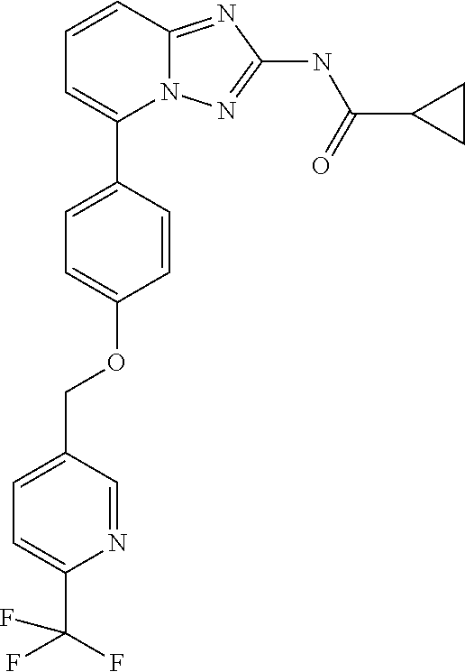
C1=CC2=NC(NC(C3CC3)=O)=NN2C(C2=CC=C(OCC3=CC=C(C(F)(F)F)N=C3)C=C2)=C1
